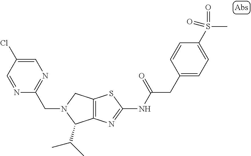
C12=C(N=C(NC(CC3=CC=C(S(C)(=O)=O)C=C3)=O)S1)C(C(C)C)N(CC1=NC=C(Cl)C=N1)C2
